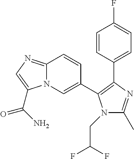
C12=NC=C(C(N)=O)N1C=C(C1=C(C3=CC=C(F)C=C3)N=C(C)N1CC(F)F)C=C2
